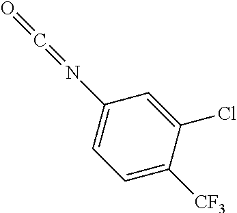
C1=C([CF3])C(Cl)=CC(N=C=O)=C1
